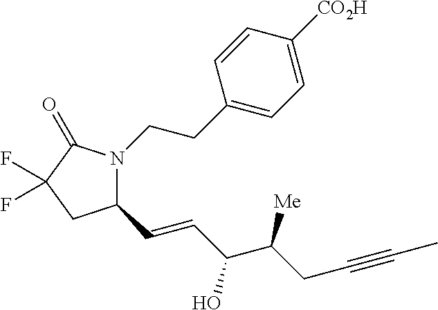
C(CC#CC)(C(O)C=CC1N(CCC2=CC=C([CO2H])C=C2)C(=O)C(F)(F)C1)[Me]
